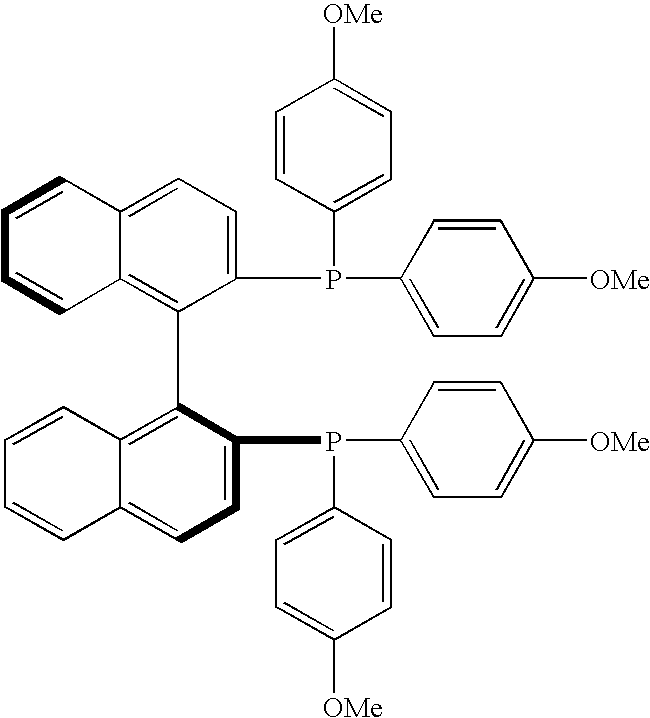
C1=CC2=CC=C(P(C3=CC=C([OMe])C=C3)C3=CC=C([OMe])C=C3)C(C3=C4C(=CC=C3P(C3=CC=C([OMe])C=C3)C3=CC=C([OMe])C=C3)C=CC=C4)=C2C=C1
